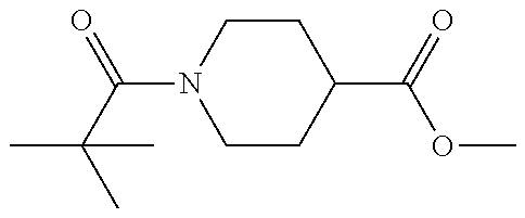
C(C(C)(C)C)(N1CCC(C(OC)=O)CC1)=O
